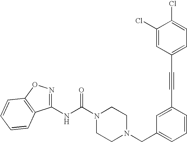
N(C(N1CCN(CC2=CC=CC(C#CC3=CC=C(Cl)C(Cl)=C3)=C2)CC1)=O)C1=NOC2=C1C=CC=C2
